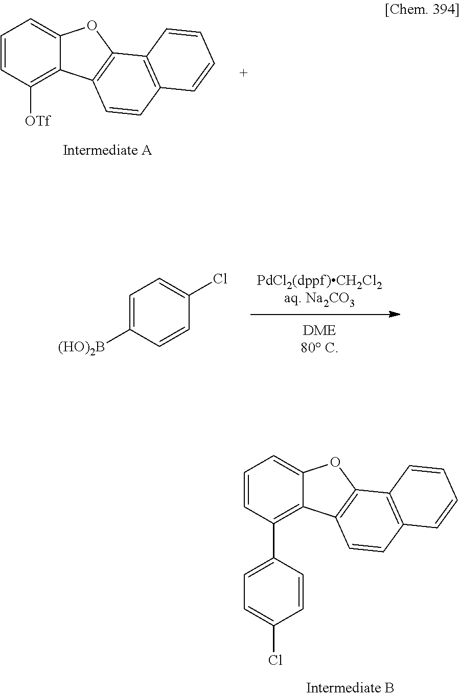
ClC1=CC=C(C2=C3C(=CC=C2)OC2=C3C=CC3=C2C=CC=C3)C=C1.C1=C([(HO)2B])C=CC(Cl)=C1.[OTf]C1=C2C(=CC=C1)OC1=C2C=CC2=C1C=CC=C2
